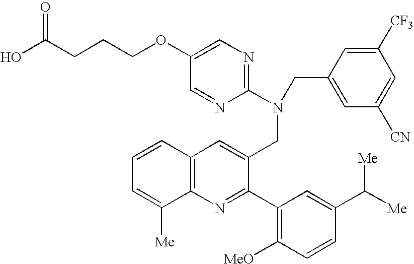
C(COC1=CN=C(N(CC2=CC3=C(N=C2C2=C([MeO])C=CC(C([Me])[Me])=C2)C([Me])=CC=C3)CC2=CC([CN])=CC([CF3])=C2)N=C1)CC(O)=O
